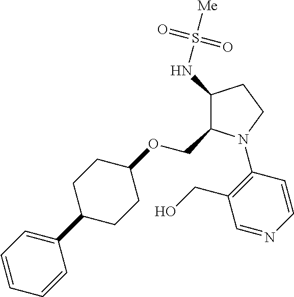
C1(NS([Me])(=O)=O)C(COC2CCC(C3=CC=CC=C3)CC2)N(C2=C(CO)C=NC=C2)CC1
